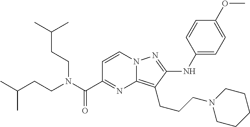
N12C(=C(CCCN3CCCCC3)C(NC3=CC=C(OC)C=C3)=N1)N=C(C(N(CCC(C)C)CCC(C)C)=O)C=C2
